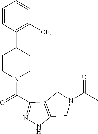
C1=CC(C2CCN(C(C3=NNC4=C3CN(C(C)=O)C4)=O)CC2)=C([CF3])C=C1
